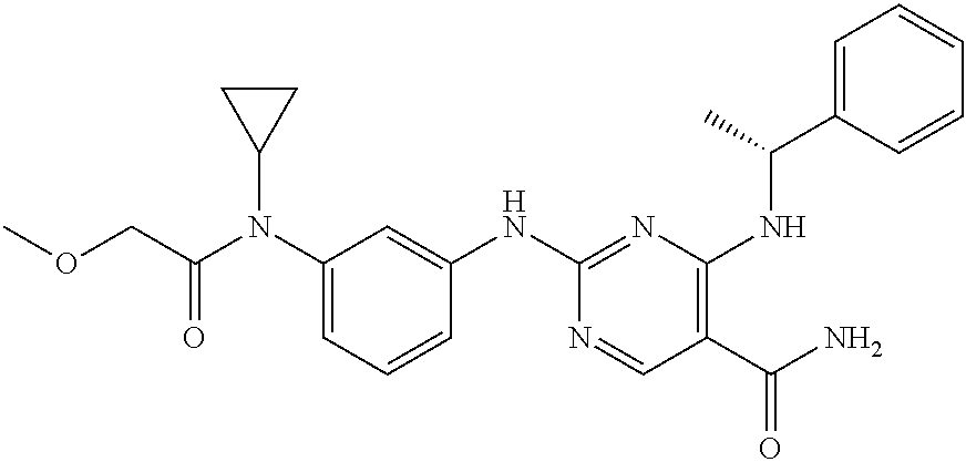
C1(N(C(COC)=O)C2CC2)=CC=CC(NC2=NC(NC(C3=CC=CC=C3)C)=C(C(N)=O)C=N2)=C1
